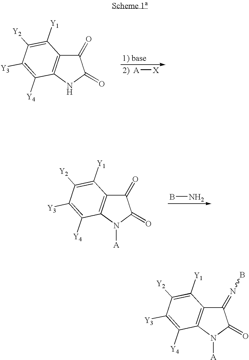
N1([A])C(=O)C(=NB)C2=C1C([Y4])=C([Y3])C([Y2])=C2[Y1].N1C(=O)C(=O)C2=C1C([Y4])=C([Y3])C([Y2])=C2[Y1].[A][X].N1([A])C(=O)C(=O)C2=C1C([Y4])=C([Y3])C([Y2])=C2[Y1].BN
